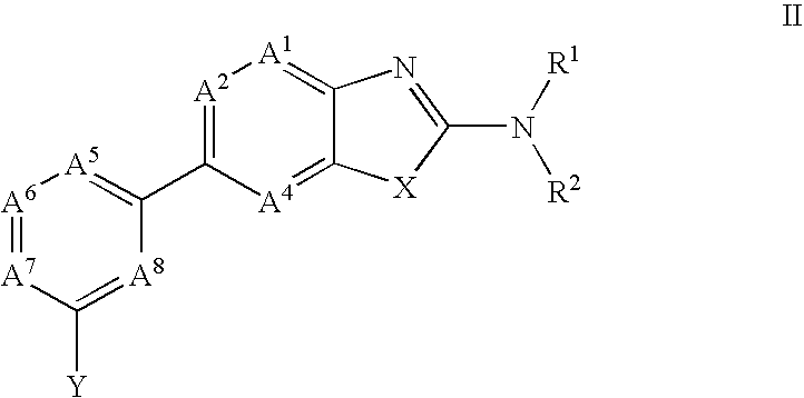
[A6]1=[A7]C([Y])=[A8]C(C2=[A2][A1]=C3C(=[A4]2)[X]C(N([R1])[R2])=N3)=[A5]1
